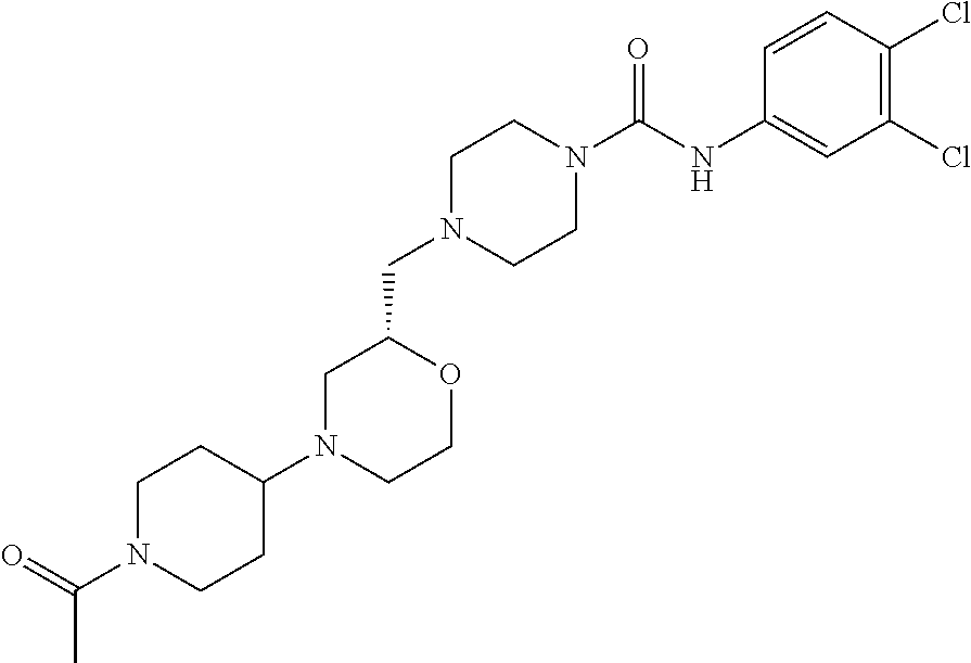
C1N(CC2CN(C3CCN(C(C)=O)CC3)CCO2)CCN(C(NC2=CC(Cl)=C(Cl)C=C2)=O)C1
